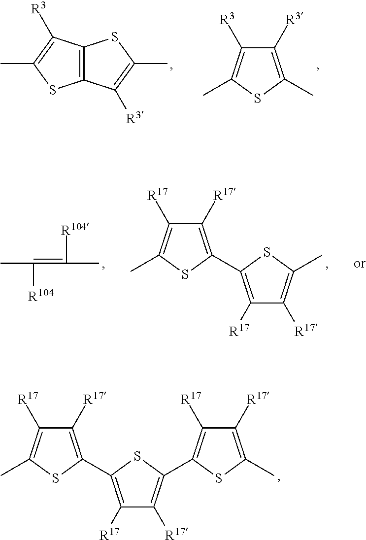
C12=C(C([R3])=C(C)S1)SC(C)=C2[R3].C1([R3])=C(C)SC(C)=C1[R3].CC([R104])=C([R104])C.C1([R17])=C(C2=C([R17])C([R17])=C(C)S2)SC(C)=C1[R17].C1([R17])=C(C2=C([R17])C([R17])=C(C3=C([R17])C([R17])=C(C)S3)S2)SC(C)=C1[R17]
